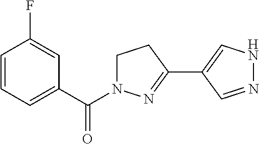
C1=CC=C(C(N2CCC(C3=CNN=C3)=N2)=O)C=C1F
